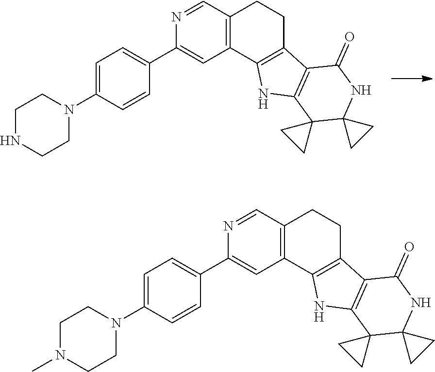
C1(C2=CC=C(N3CCNCC3)C=C2)=CC2=C(C=N1)CCC1=C2NC2=C1C(=O)NC1(C23CC3)CC1.C1(C2=CC=C(N3CCN(C)CC3)C=C2)=CC2=C(C=N1)CCC1=C2NC2=C1C(=O)NC1(C23CC3)CC1
